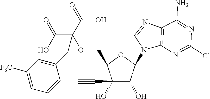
C1(O)(C#C)C(O)C(N2C3=C(N=C2)C(N)=NC(Cl)=N3)OC1COC(CC1=CC([F3C])=CC=C1)(C(=O)O)C(O)=O
